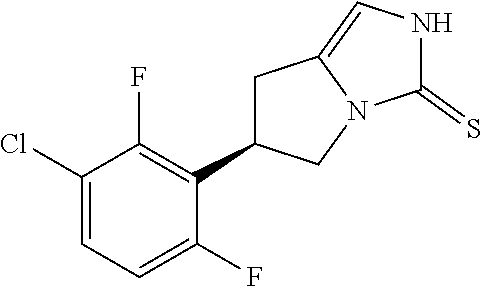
C1(Cl)=CC=C(F)C(C2CC3=CNC(=S)N3C2)=C1F
